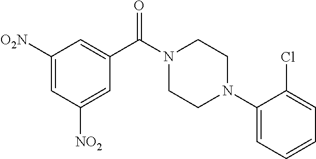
C1([O2N])=CC([NO2])=CC(C(N2CCN(C3=CC=CC=C3Cl)CC2)=O)=C1
